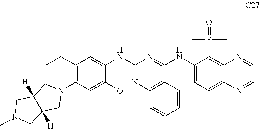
C1(CC)=C(N2CC3([H])C([H])(C2)CN(C)C3)C=C(OC)C(NC2=NC3=C(C(NC4=CC=C5C(=C4P(C)(C)=O)N=CC=N5)=N2)C=CC=C3)=C1
